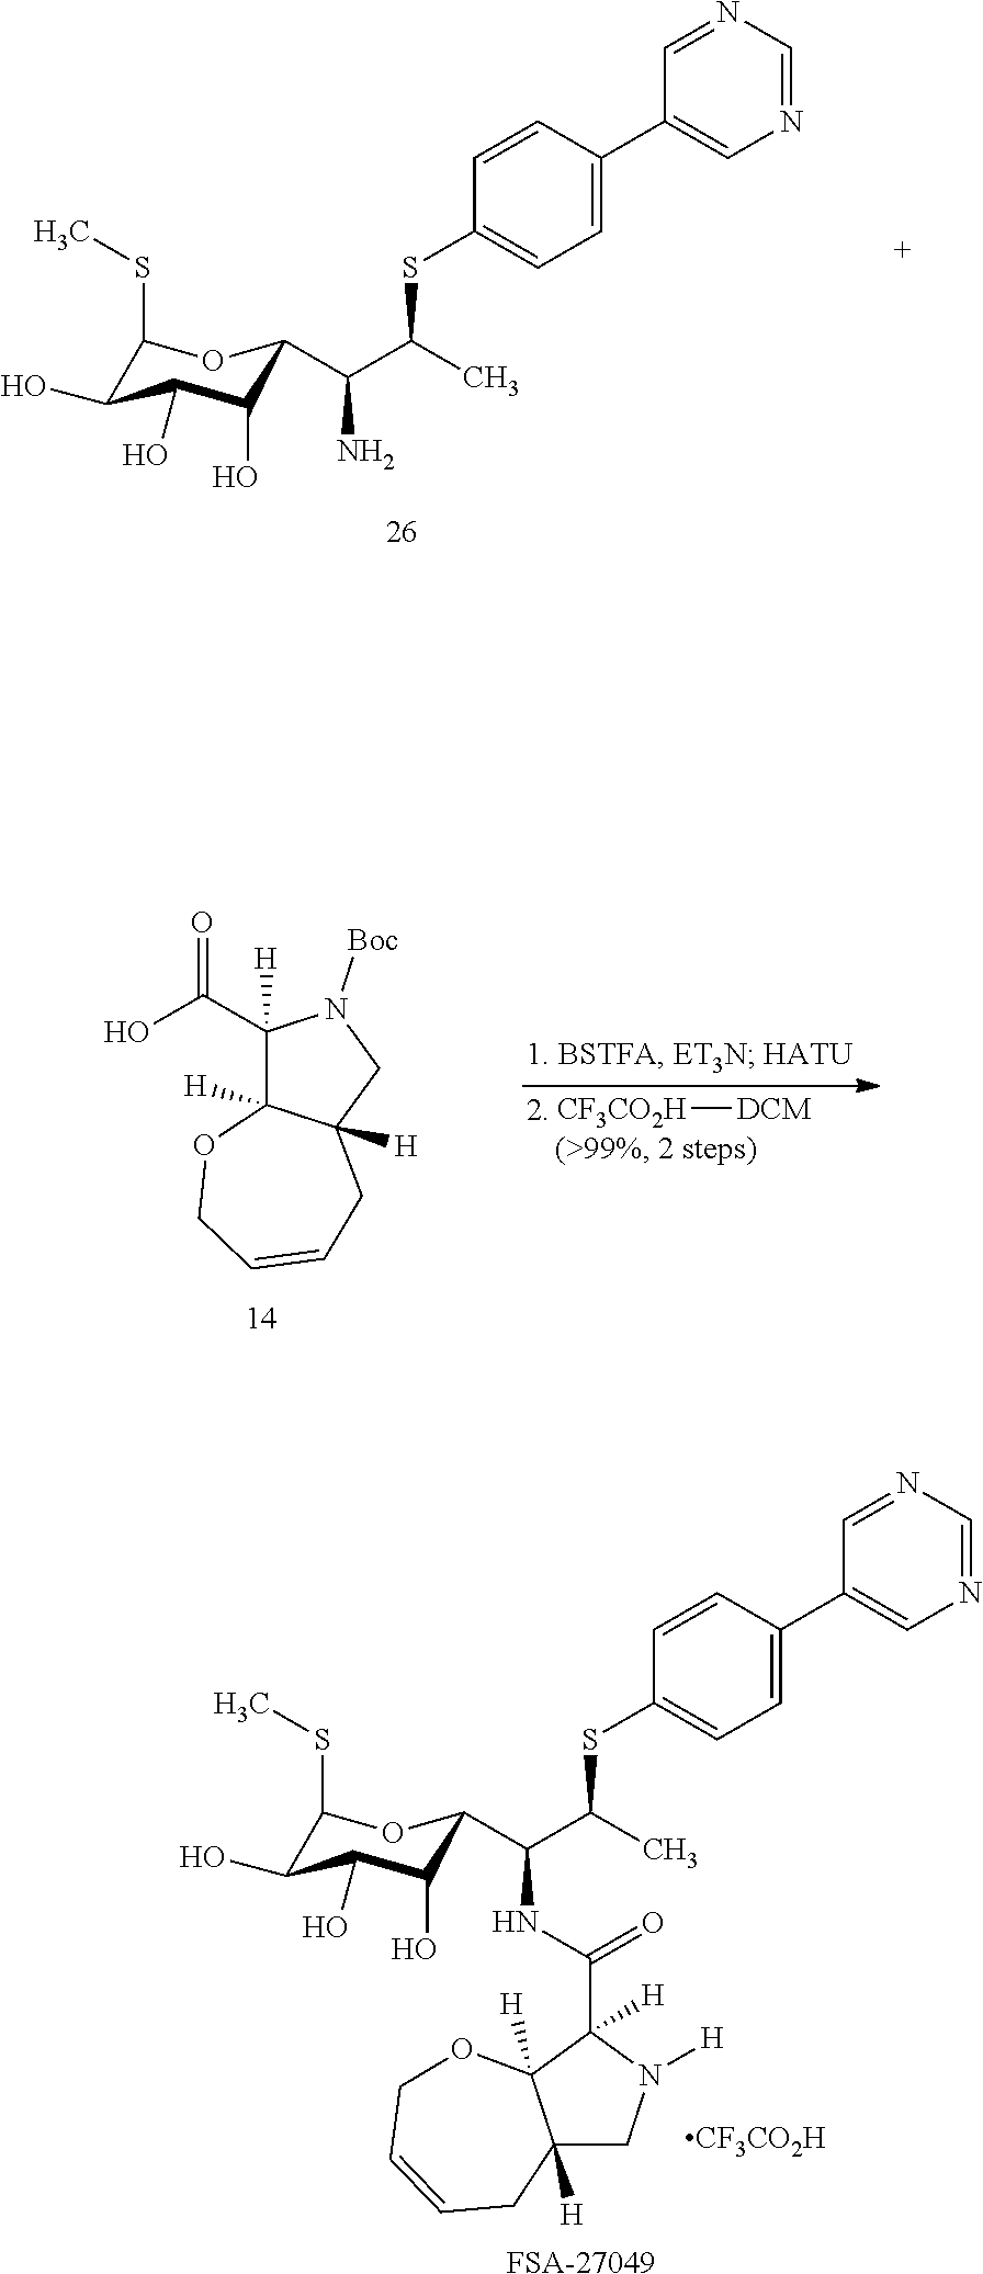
C1(SC)C(O)C(O)C(O)C(C(C(C)SC2=CC=C(C3=CN=CN=C3)C=C2)N)O1.OC(=O)C1([H])C2([H])C([H])(CN1[Boc])CC=CCO2.[CF3CO2H][DCM].C1(SC)C(O)C(O)C(O)C(C(C(C)SC2=CC=C(C3=CN=CN=C3)C=C2)NC(=O)C2([H])N([H])CC3([H])C2([H])OCC=CC3)O1.[CF3CO2H].[FSA-27049]
